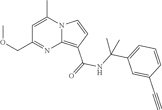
C1=C(C)N2C(=C(C(=O)NC(C3=CC=CC(C#C)=C3)(C)C)C=C2)N=C1COC
